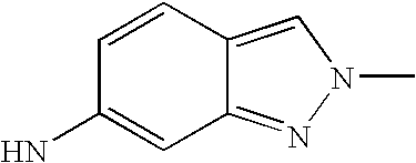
C1(N)=CC2=NN(C)C=C2C=C1
